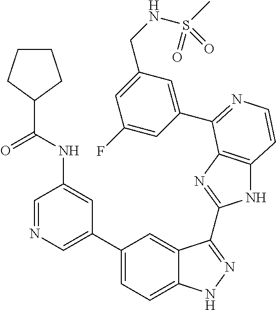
C1(C2=CN=CC(NC(C3CCCC3)=O)=C2)=CC=C2C(=C1)C(C1=NC3=C(N1)C=CN=C3C1=CC(CNS(C)(=O)=O)=CC(F)=C1)=NN2
